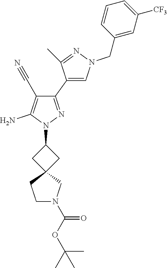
C1(C2=CN(CC3=CC([CF3])=CC=C3)N=C2C)=NN(C2CC3(C2)CCN(C(OC(C)(C)C)=O)C3)C(N)=C1C#N
